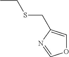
CCSCC1=COC=N1
